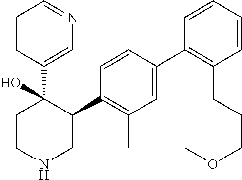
C1=C(C2=C(CCCOC)C=CC=C2)C=CC(C2C(C3=CN=CC=C3)(O)CCNC2)=C1C
